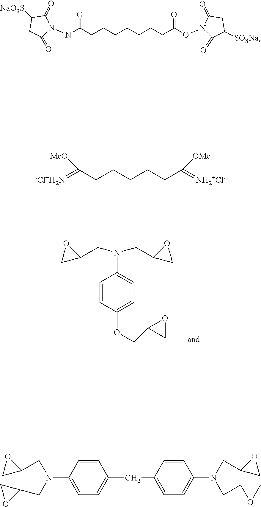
N(C(CCCCCCCC(ON1C(=O)C([SO3Na])CC1=O)=O)=O)N1C(=O)CC([NaO3S])C1=O.C1=CC(OCC2CO2)=CC=C1N(CC1CO1)CC1OC1.[-Cl+H2N]=C(CCCCCC(=[NH2+Cl-])[OMe])[MeO].C1=CC(N(CC2CO2)CC2OC2)=CC=C1CC1=CC=C(N(CC2OC2)CC2OC2)C=C1
